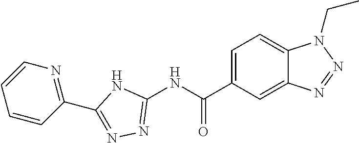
C1=C(C(NC2=NN=C(C3=NC=CC=C3)N2)=O)C=C2C(=C1)N(CC)N=N2
